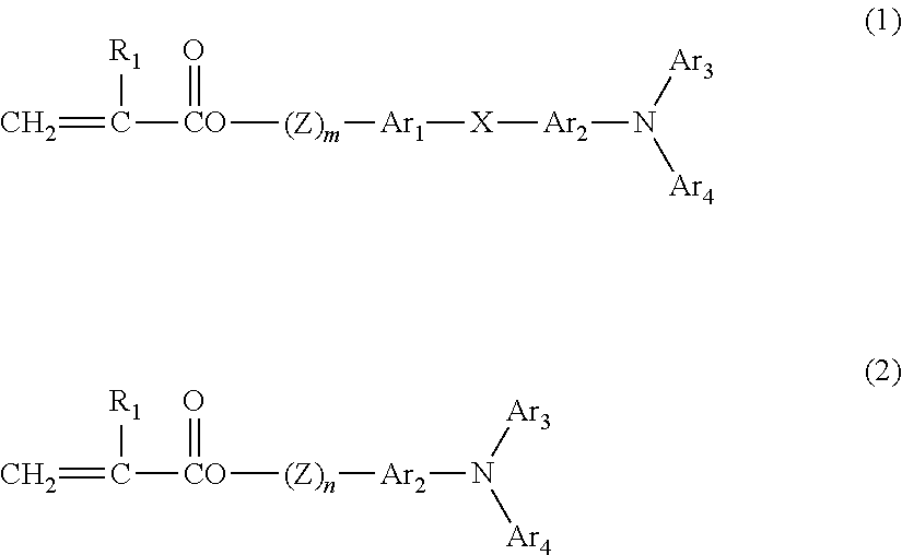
C=C([CO](=O)[(Z)m][Ar1][X][Ar2]N([Ar4])[Ar3])[R1].C=C([CO](=O)[(Z)n][Ar2]N([Ar4])[Ar3])[R1]
